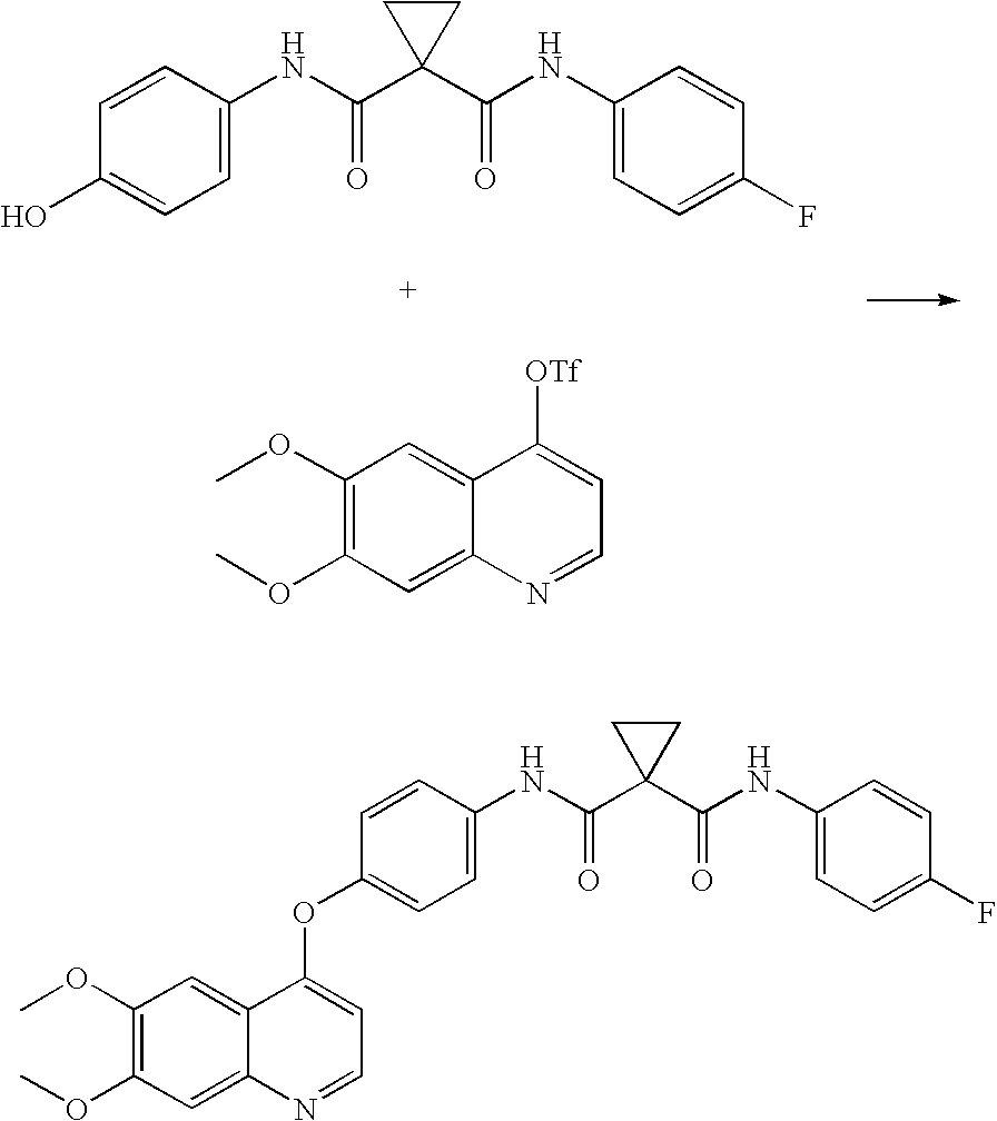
C1(NC(C2(C(NC3=CC=C(O)C=C3)=O)CC2)=O)=CC=C(F)C=C1.[OTf]C1=CC=NC2=CC(OC)=C(OC)C=C12.C1(NC(C2(C(NC3=CC=C(OC4=CC=NC5=CC(OC)=C(OC)C=C45)C=C3)=O)CC2)=O)=CC=C(F)C=C1
